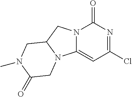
C1=C2N(C(=O)N=C1Cl)CC1N2CC(=O)N(C)C1
